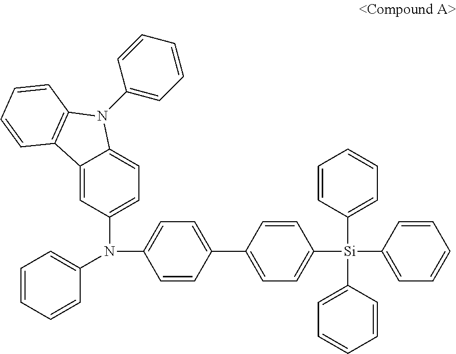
C1=CC=CC(N(C2=CC=C(C3=CC=C([Si](C4=CC=CC=C4)(C4=CC=CC=C4)C4=CC=CC=C4)C=C3)C=C2)C2=CC=C3C(=C2)C2=C(N3C3=CC=CC=C3)C=CC=C2)=C1
